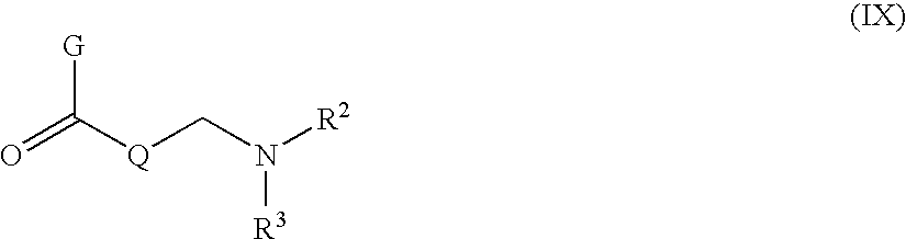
O=C([Q]CN([R2])[R3])[G]
